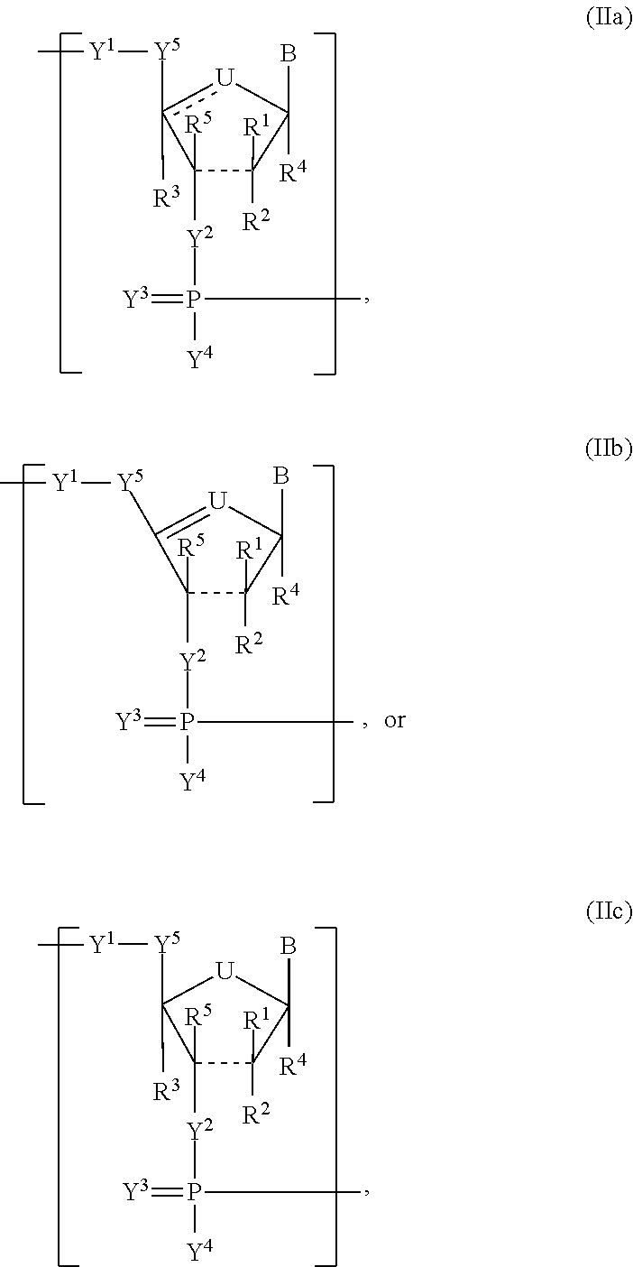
C1([R1])([R2])C(B)([R4])[U]c([Y5][Y1]C)([R3])C1([Y2]P([Y4])(=[Y3])C)[R5].C1([R1])([R2])C(B)([R4])[U]=C([Y5][Y1]C)C1([Y2]P([Y4])(=[Y3])C)[R5].C1([R1])([R2])C(B)([R4])[U]C([Y5][Y1]C)([R3])C1([Y2]P([Y4])(=[Y3])C)[R5]
